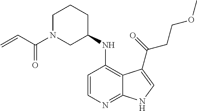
C1=CC(NC2CCCN(C(C=C)=O)C2)=C2C(=N1)NC=C2C(=O)CCOC
